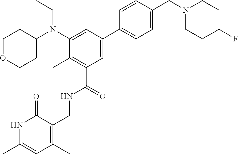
C1=CC(CN2CCC(F)CC2)=CC=C1C1=CC(C(=O)NCC2=C(C)C=C(C)NC2=O)=C(C)C(N(C2CCOCC2)CC)=C1
